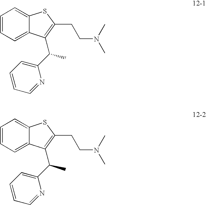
C1=CC=C2C(=C1)SC(CCN(C)C)=C2C(C1=CC=CC=N1)C.C1=CC=C2C(=C1)SC(CCN(C)C)=C2C(C1=CC=CC=N1)C
